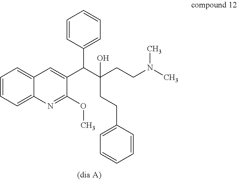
C1=CC=C2C(=C1)C=C(C(C(CCN(C)C)(CCC1=CC=CC=C1)O)C1=CC=CC=C1)C(OC)=N2
